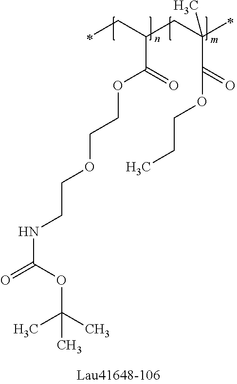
O=C(OC(C)(C)C)NCCOCCOC(C(CC)CC(C(OCCC)=O)(C)C)=O
